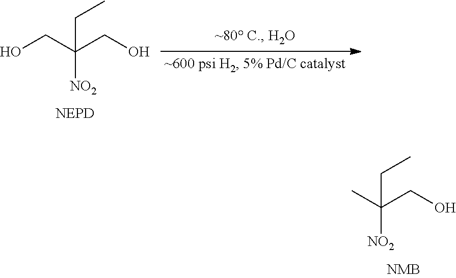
OCC(CO)([NO2])CC.CC(CO)([NO2])CC
